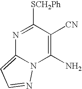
N1=C([SCH2Ph])C([CN])=C(N)N2C1=CC=N2
